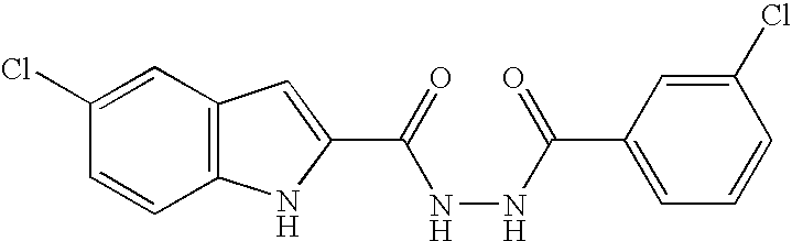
C12=C(C=C(Cl)C=C1)C=C(C(=O)NNC(C1=CC=CC(Cl)=C1)=O)N2
